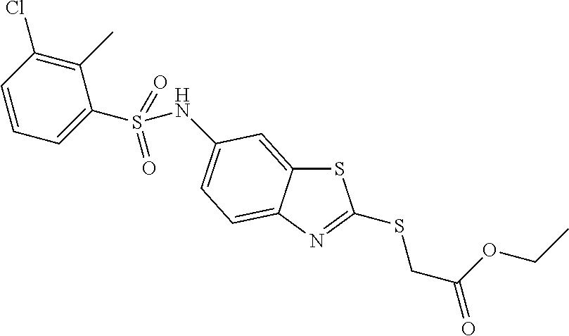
S1C2=CC(NS(C3=CC=CC(Cl)=C3C)(=O)=O)=CC=C2N=C1SCC(=O)OCC
